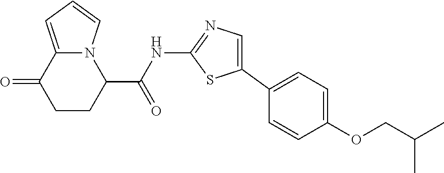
C1CC(C(NC2=NC=C(C3=CC=C(OCC(C)C)C=C3)S2)=O)N2C(=CC=C2)C1=O
